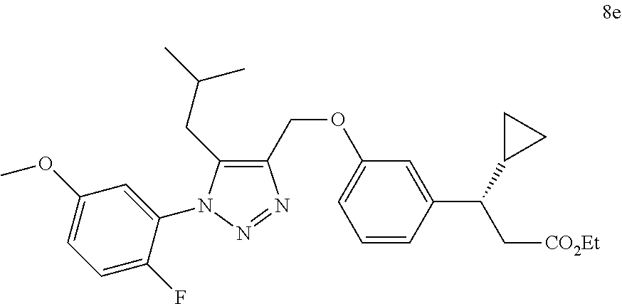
C1=C(C(C[CO2Et])C2CC2)C=CC=C1OCC1=C(CC(C)C)N(C2=CC(OC)=CC=C2F)N=N1
